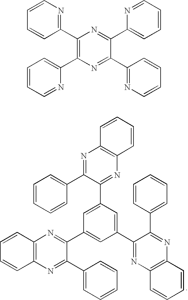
N1=C(C2=CC=CC=C2)C(C2=CC(C3=NC4=C(N=C3C3=CC=CC=C3)C=CC=C4)=CC(C3=NC4=C(N=C3C3=CC=CC=C3)C=CC=C4)=C2)=NC2=C1C=CC=C2.C1(C2=C(C3=CC=CC=N3)N=C(C3=NC=CC=C3)C(C3=CC=CC=N3)=N2)=NC=CC=C1
